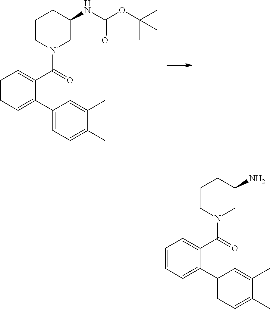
C1CN(C(=O)C2=CC=CC=C2C2=CC=C(C)C(C)=C2)CC(NC(OC(C)(C)C)=O)C1.C1CN(C(=O)C2=CC=CC=C2C2=CC=C(C)C(C)=C2)CC(N)C1
